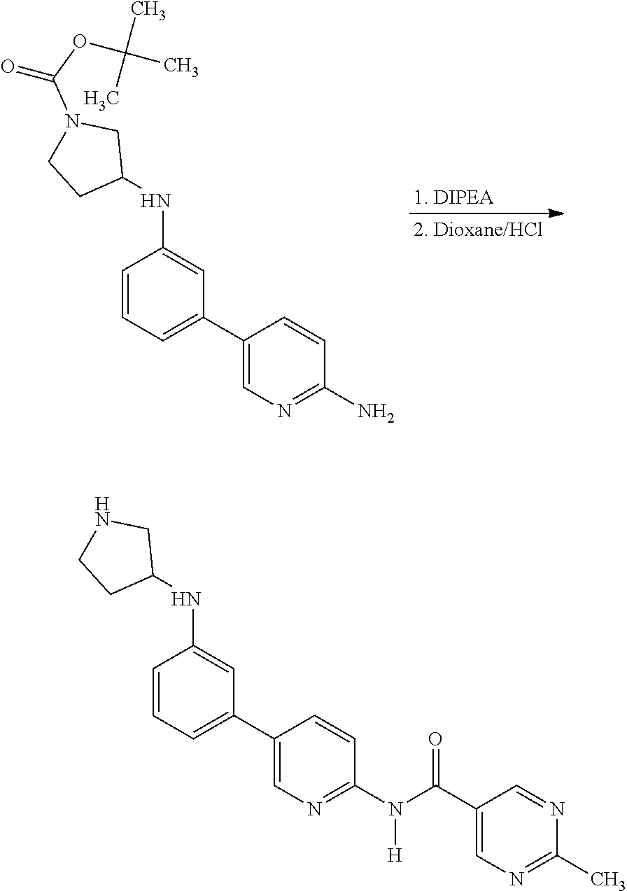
O(C(N1CCC(NC2=CC(C3=CN=C(N)C=C3)=CC=C2)C1)=O)C(C)(C)C.N1CCC(NC2=CC(C3=CN=C(N([H])C(=O)C4=CN=C(C)N=C4)C=C3)=CC=C2)C1
